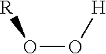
[H]OO[R]
